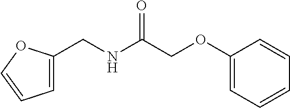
C1=C(CNC(COC2=CC=CC=C2)=O)OC=C1
